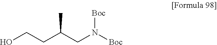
OCCC(CN([Boc])[Boc])C
